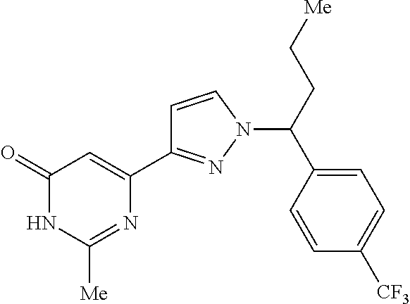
C1=CN(C(CC[Me])C2=CC=C([CF3])C=C2)N=C1C1=CC(=O)NC([Me])=N1
